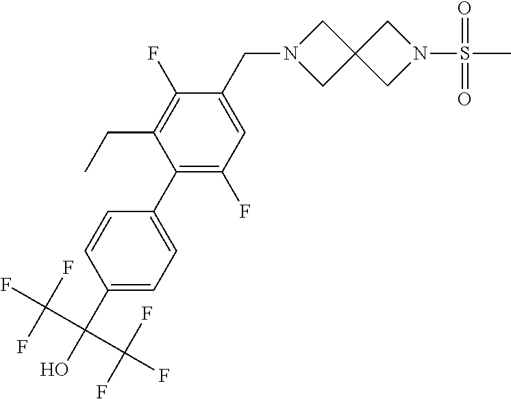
C1(C(O)(C(F)(F)F)C(F)(F)F)=CC=C(C2=C(F)C=C(CN3CC4(C3)CN(S(C)(=O)=O)C4)C(F)=C2CC)C=C1
